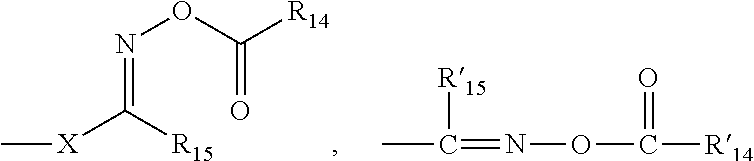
N(=C([R15])[X]C)OC(=O)[R14].CC([R15])=NOC([R14])=O
